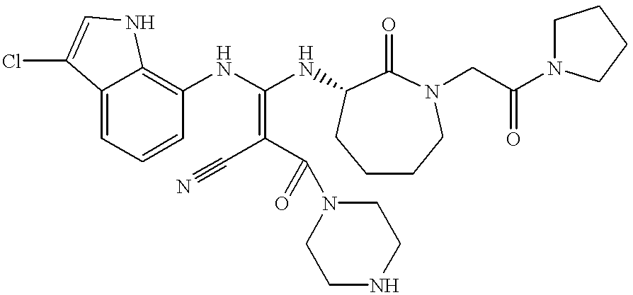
C12=CC=CC(NC(NC3C(=O)N(CC(N4CCCC4)=O)CCCC3)=C(C#N)C(=O)N3CCNCC3)=C1NC=C2Cl
